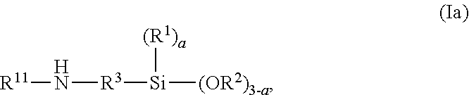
[R11]N[R3][Si]([(R1)a])[(OR2)3-a]
